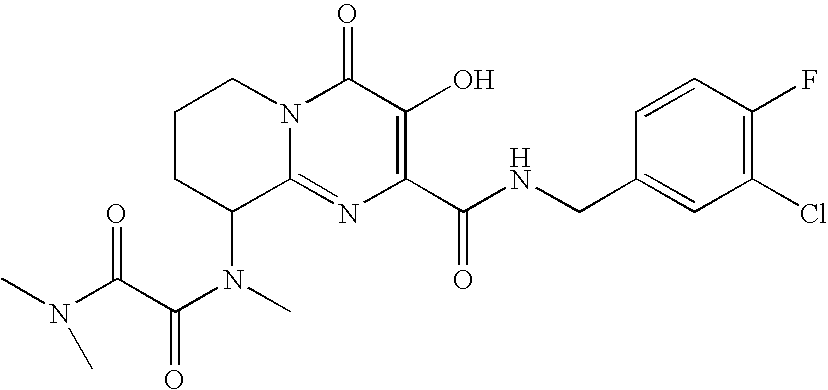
C12=NC(C(NCC3=CC(Cl)=C(F)C=C3)=O)=C(O)C(=O)N1CCCC2N(C)C(C(N(C)C)=O)=O
